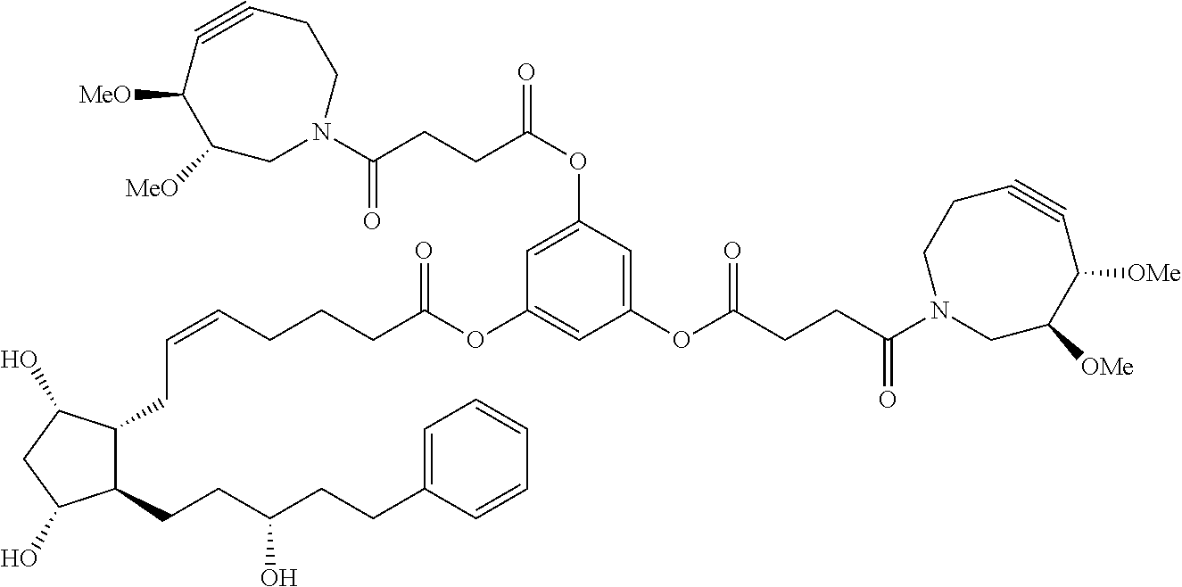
C1(CCC(CCC2=CC=CC=C2)O)C(CC=CCCCC(OC2=CC(OC(CCC(N3CC([OMe])C([OMe])C#CCC3)=O)=O)=CC(OC(=O)CCC(N3CCC#CC([MeO])C([MeO])C3)=O)=C2)=O)C(O)CC1O
